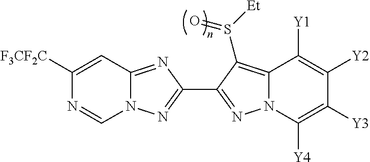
N12C(=NC(C3=NN4C(=C3S([Et])=O)C([Y1])=C([Y2])C([Y3])=C4[Y4])=N1)C=C([F3CF2C])N=C2
